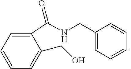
C(NCC1=CC=CC=C1)(C1=CC=CC=C1CO)=O
